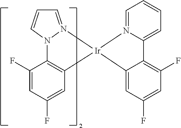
C1=N2N(C=C1)C1=C(C=C(F)C=C1F)[Ir]21N2=CC=CC=C2C2=C(F)C=C(F)C=C21
